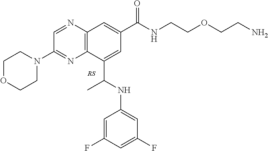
C1=NC2=C(N=C1N1CCOCC1)C(C(NC1=CC(F)=CC(F)=C1)C)=CC(C(NCCOCCN)=O)=C2
